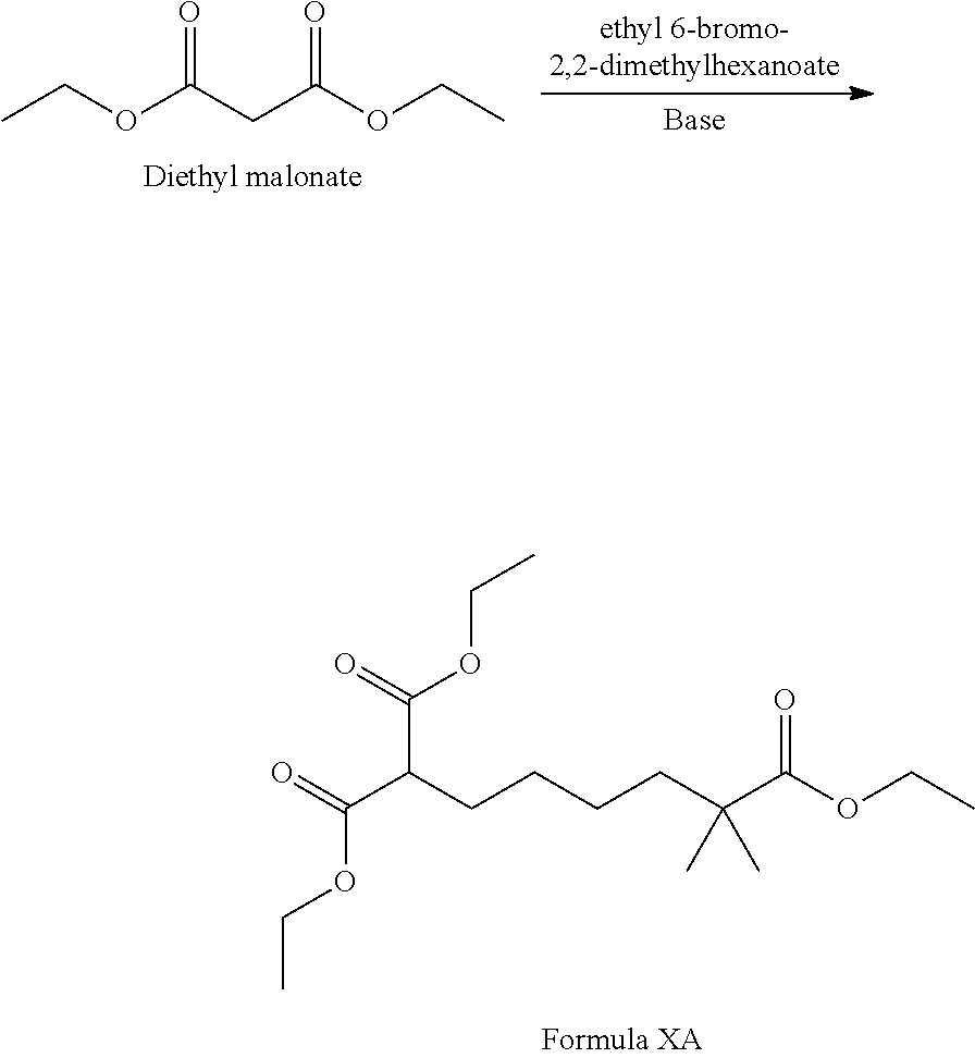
CCOC(CC(OCC)=O)=O.O=C(C(CCCCC(C(OCC)=O)(C)C)C(=O)OCC)OCC
